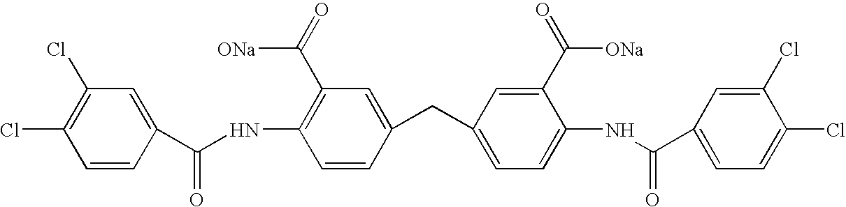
C1(Cl)=C(Cl)C=CC(C(NC2=C(C(=O)[ONa])C=C(CC3=CC=C(NC(C4=CC=C(Cl)C(Cl)=C4)=O)C(C(=O)[ONa])=C3)C=C2)=O)=C1
